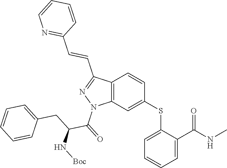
C1(SC2=CC3=C(C=C2)C(C=CC2=NC=CC=C2)=NN3C(C(N[Boc])CC2=CC=CC=C2)=O)=CC=CC=C1C(NC)=O
